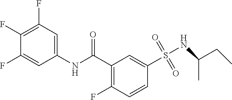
C1(F)=C(F)C=C(NC(=O)C2=C(F)C=CC(S(=O)(=O)NC(CC)C)=C2)C=C1F
